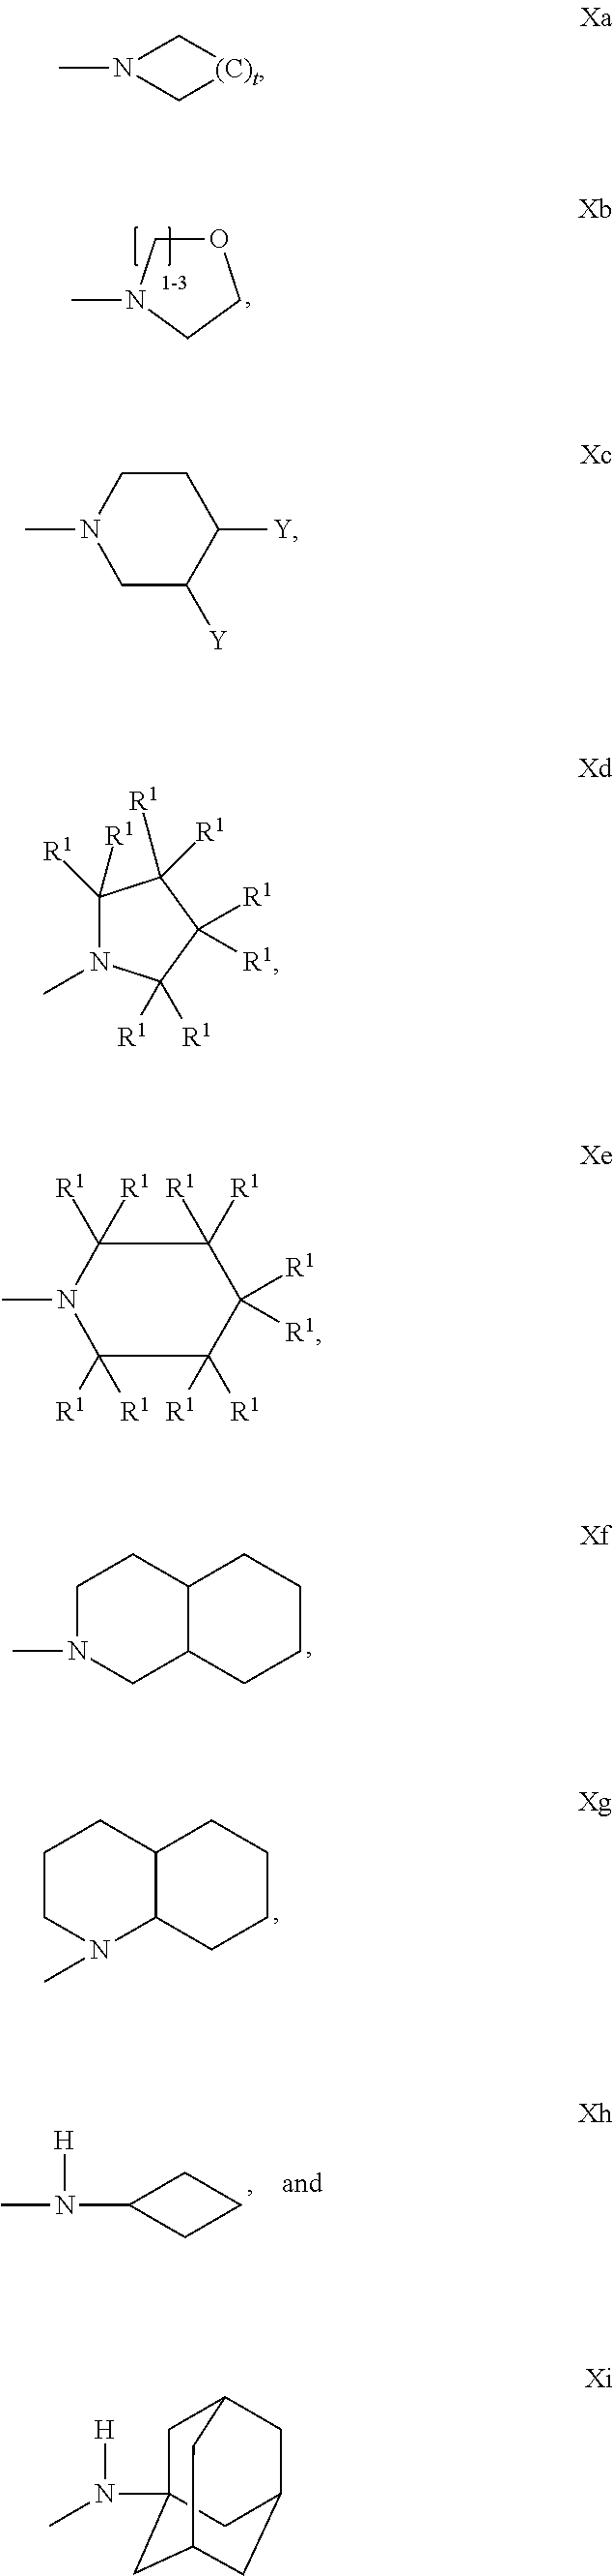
CN1COCC1.CN1CC2C(CC1)CCCC2.C1N(C)C2C(CC1)CCCC2.CN([H])C1CCC1.CN1C[(C)t]C1.CN1CC([Y])C([Y])CC1.C1([R1])([R1])N(C)C([R1])([R1])C([R1])([R1])C1([R1])[R1].CN1C([R1])([R1])C([R1])([R1])C([R1])([R1])C([R1])([R1])C1([R1])[R1].CN([H])C12CC3CC(CC(C1)C3)C2
